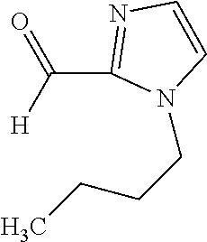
N1=C(C([H])=O)N(CCCC)C=C1
